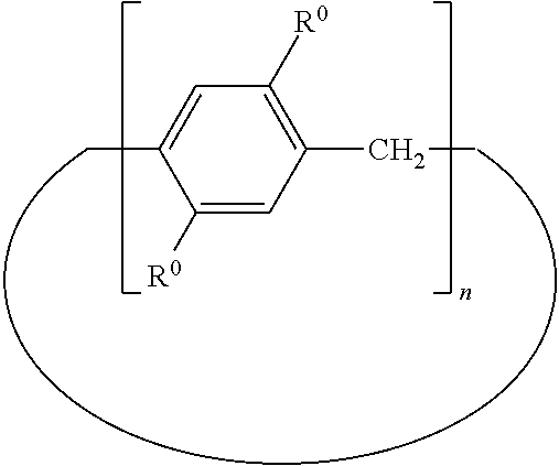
C1([R0])=CC(CC)=C([R0])C=C1C
